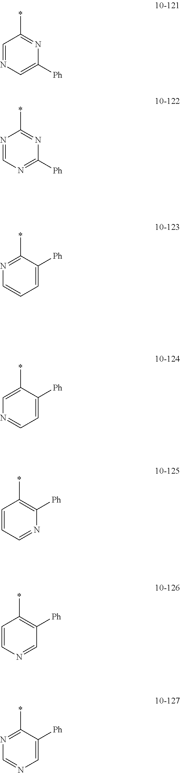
N1=C(*)C([Ph])=CC=C1.N1=CN=C([Ph])N=C1*.C1=C(*)C([Ph])=CC=N1.C1=CC=NC([Ph])=C1*.C1=CN=CC([Ph])=C1*.N1=C(*)C([Ph])=CN=C1.C1=NC=C([Ph])N=C1*
